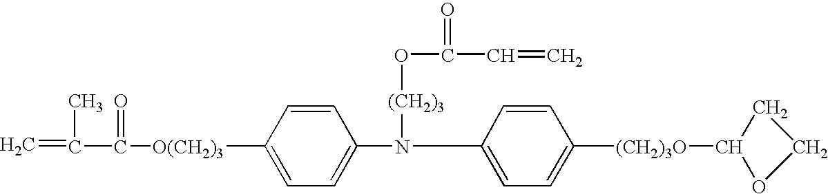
C1=CC([O(CH2)3]C(=O)C(C)=C)=CC=C1N(C1=CC=C([(CH2)3O]C2CCO2)C=C1)[(CH2)3]OC(=O)C=C
